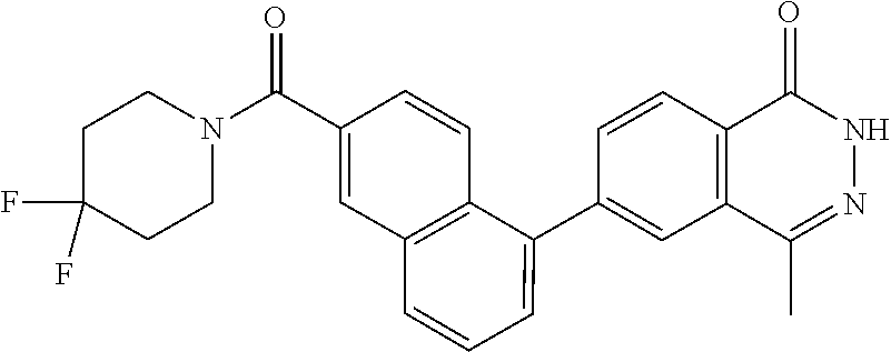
C1(C2=CC=CC3=C2C=CC(C(N2CCC(F)(F)CC2)=O)=C3)=CC2=C(C=C1)C(=O)NN=C2C
